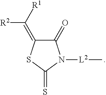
C1(=O)C(=C([R2])[R1])SC(=S)N1[L2]C
